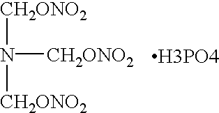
[CH2ONO2]N([CH2ONO2])[CH2ONO2].[H3PO4]
